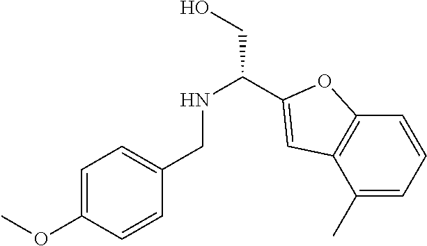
C1(C)=CC=CC2=C1C=C(C(NCC1=CC=C(OC)C=C1)CO)O2
